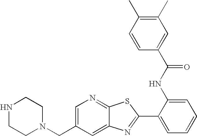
N1CCN(CC2=CN=C3C(=C2)N=C(C2=CC=CC=C2NC(=O)C2=CC(C)=C(C)C=C2)S3)CC1
